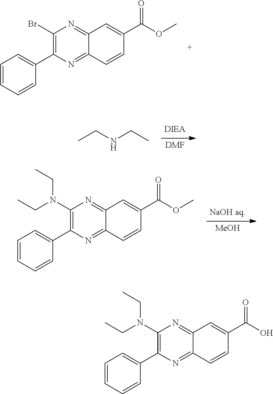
C1(Br)=C(C2=CC=CC=C2)N=C2C(=N1)C=C(C(OC)=O)C=C2.[DMF].CCNCC.C1(N(CC)CC)=C(C2=CC=CC=C2)N=C2C(=N1)C=C(C(OC)=O)C=C2.[MeOH].C1(N(CC)CC)=C(C2=CC=CC=C2)N=C2C(=N1)C=C(C(O)=O)C=C2
